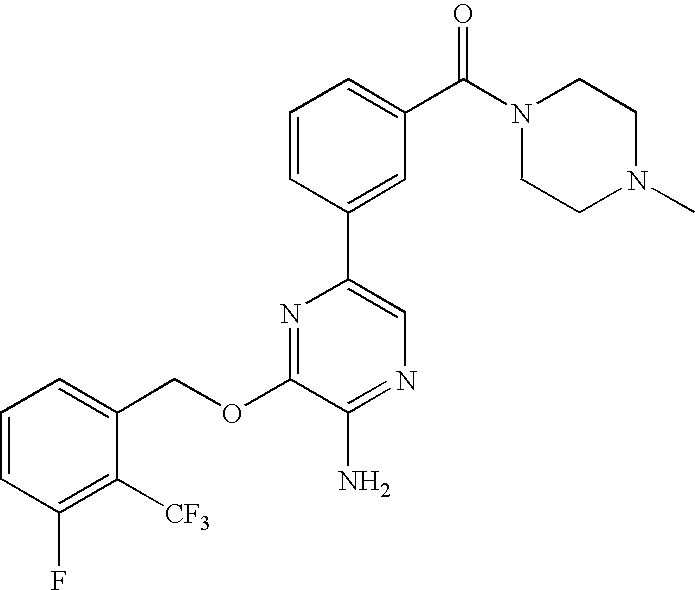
C1=CC=C(COC2=NC(C3=CC(C(N4CCN(C)CC4)=O)=CC=C3)=CN=C2N)C([CF3])=C1F
